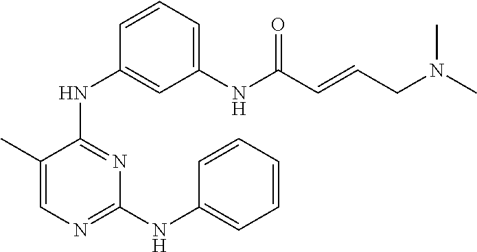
C1(C)=CN=C(NC2=CC=CC=C2)N=C1NC1=CC(NC(C=CCN(C)C)=O)=CC=C1
